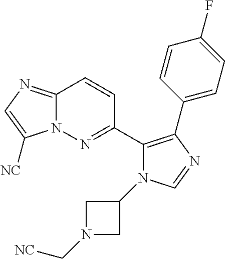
C12=NC=C([NC])N1N=C(C1=C(C3=CC=C(F)C=C3)N=CN1C1CN(C[NC])C1)C=C2
